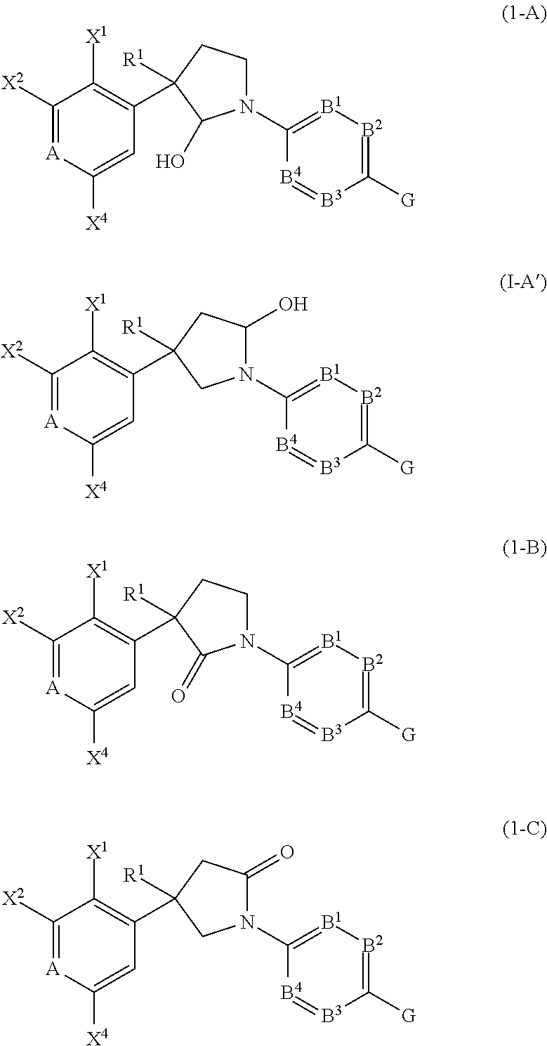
C1([X2])=[A]C([X4])=CC(C2([R1])CCN(C3=[B1][B2]=C([G])[B3]=[B4]3)C2O)=C1[X1].C1([X2])=[A]C([X4])=CC(C2([R1])CC(O)N(C3=[B1][B2]=C([G])[B3]=[B4]3)C2)=C1[X1].C1([X2])=[A]C([X4])=CC(C2([R1])CCN(C3=[B1][B2]=C([G])[B3]=[B4]3)C2=O)=C1[X1].C1([X2])=[A]C([X4])=CC(C2([R1])CC(=O)N(C3=[B1][B2]=C([G])[B3]=[B4]3)C2)=C1[X1]
